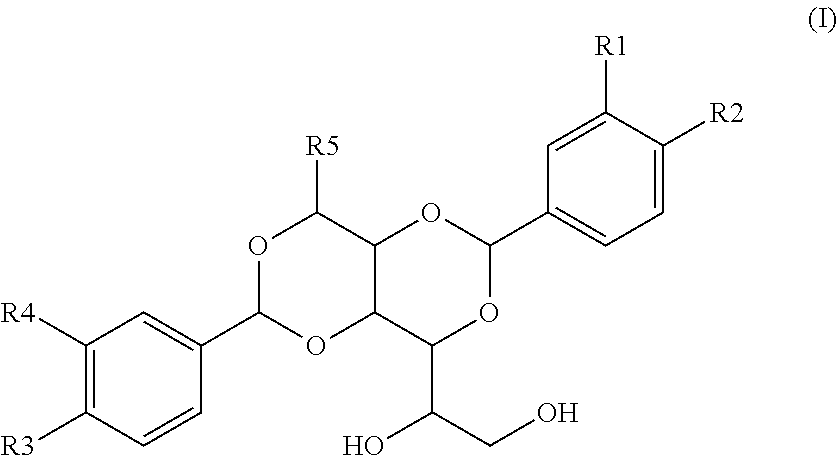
C1([R4])=C([R3])C=CC(C2OC3C(C([R5])O2)OC(C2=CC=C([R2])C([R1])=C2)OC3C(CO)O)=C1
